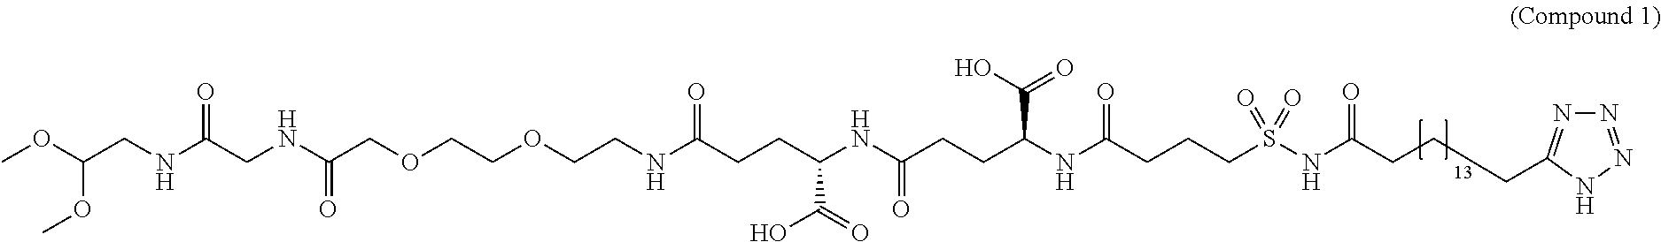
N(C(CNC(COCCOCCNC(CCC(NC(CCC(NC(CCCS(NC(=O)CCCC1=NN=NN1)(=O)=O)=O)C(=O)O)=O)C(O)=O)=O)=O)=O)CC(OC)OC
